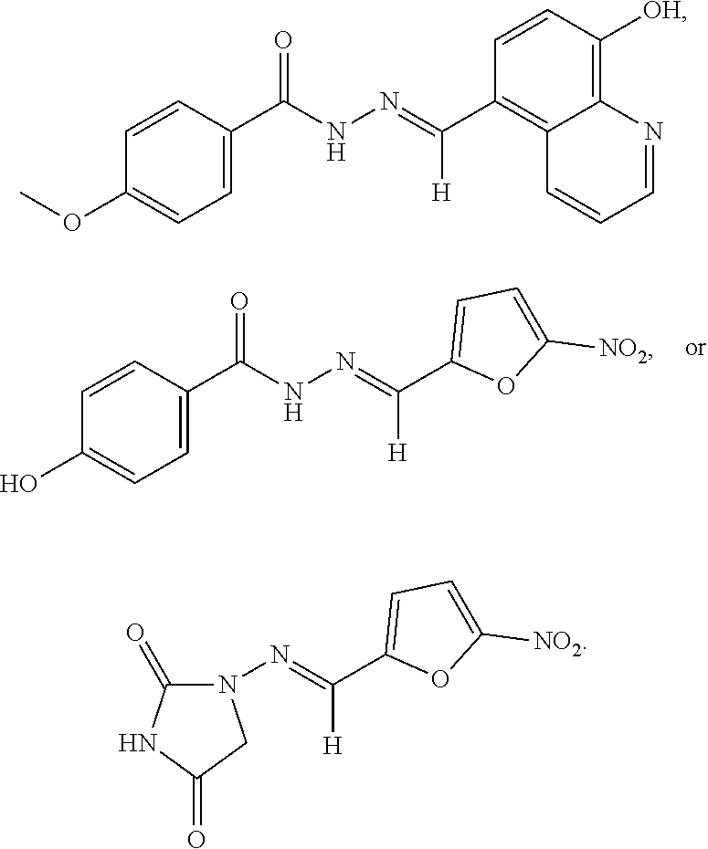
C(=NNC(C1=CC=C(O)C=C1)=O)(C1=CC=C([NO2])O1)[H].C1=CC(OC)=CC=C1C(=O)NN=C(C1=C2C=CC=NC2=C([OH])C=C1)[H].N1C(=O)CN(N=C(C2=CC=C([NO2])O2)[H])C1=O
